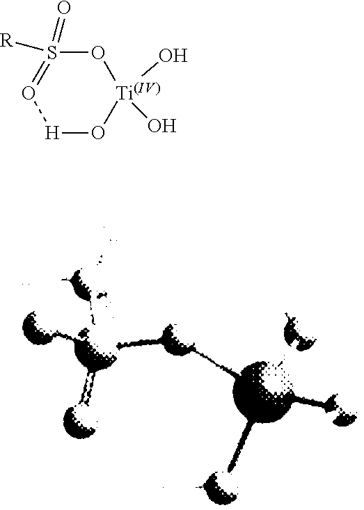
[H]1O[Ti](O)(O)OS(=O)([R])=O1
